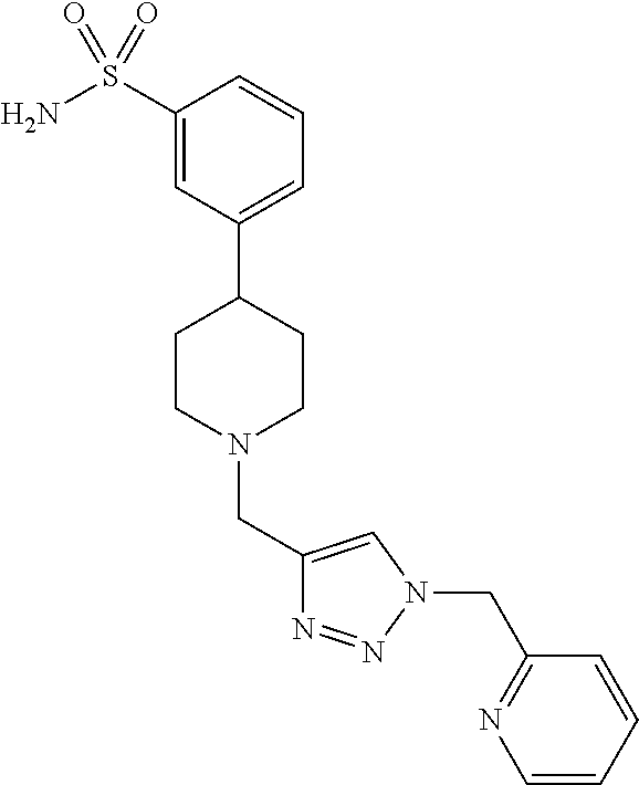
C1(S(N)(=O)=O)=CC(C2CCN(CC3=CN(CC4=NC=CC=C4)N=N3)CC2)=CC=C1
